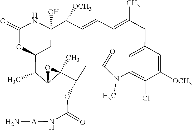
C1(=O)NC2(O)C([OCH3])C=CC=C(C)CC3=CC(=C(Cl)C([OCH3])=C3)N(C)C(=O)CC(OC(N[A]N)=O)C3(C)C(C(C)C(O1)C2)O3
